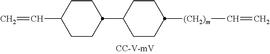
C(C1CCC(C2CCC([(CH2)m]C=C)CC2)CC1)=C
